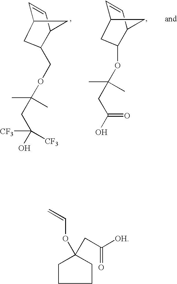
OC([CF3])([CF3])CC(C)(C)OCC1CC2C=CC1C2.OC(CC(C)(C)OC1CC2C=CC1C2)=O.C1CC(OC=C)(CC(=O)[OH])CC1
